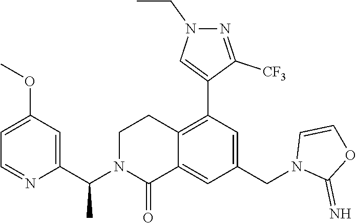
C1(OC)=CC=NC(C(N2C(=O)C3=CC(CN4C(=N)OC=C4)=CC(C4=CN(CC)N=C4[CF3])=C3CC2)C)=C1
